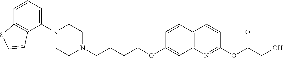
C1(N2CCN(CCCCOC3=CC4=C(C=C3)C=CC(OC(CO)=O)=N4)CC2)=CC=CC2=C1C=CS2
